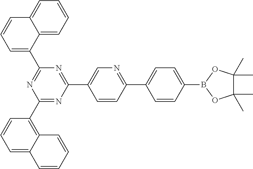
C1(C2=C3C(=CC=C2)C=CC=C3)=NC(C2=CN=C(C3=CC=C(B4OC(C)(C)C(C)(C)O4)C=C3)C=C2)=NC(C2=CC=CC3=CC=CC=C23)=N1
